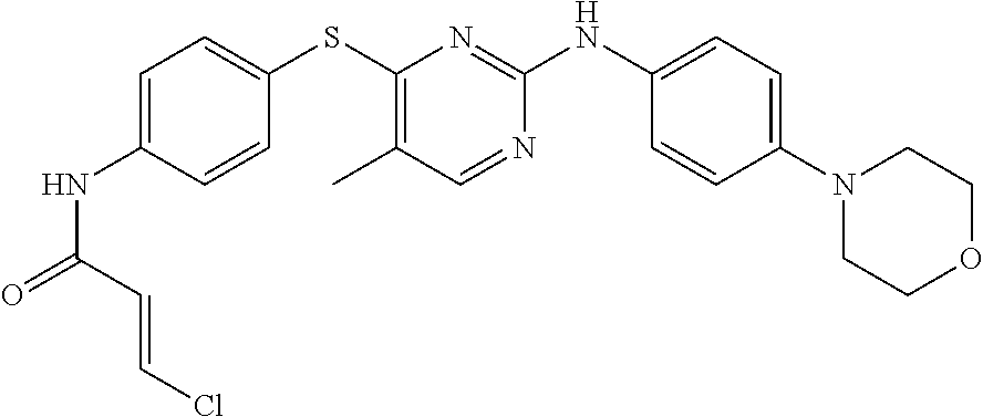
C1=C(NC(=O)C=CCl)C=CC(SC2=C(C)C=NC(NC3=CC=C(N4CCOCC4)C=C3)=N2)=C1
